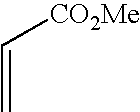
C(=C)[CO2Me]
